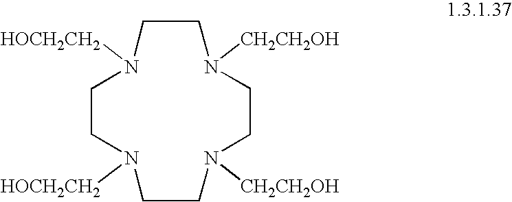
C1CN([HOCH2CH2])CCN([CH2CH2OH])CCN([CH2CH2OH])CCN1[HOCH2CH2]
